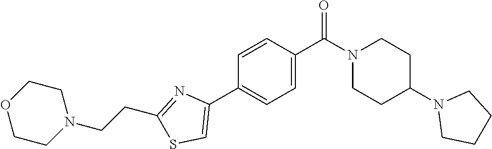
C1OCCN(CCC2=NC(C3=CC=C(C(N4CCC(N5CCCC5)CC4)=O)C=C3)=CS2)C1
